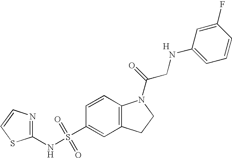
C1(NS(C2=CC3=C(C=C2)N(C(=O)CNC2=CC=CC(F)=C2)CC3)(=O)=O)=NC=CS1.[H]
